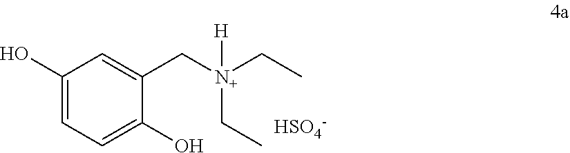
C1(O)=CC=C(O)C(C[N+](CC)(CC)[H])=C1.[HSO4-]
